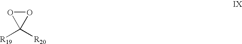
[R19]C1([R20])OO1
